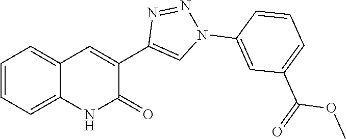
C1=CC=C2C(=C1)C=C(C1=CN(C3=CC(C(=O)OC)=CC=C3)N=N1)C(=O)N2
